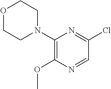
O1CCN(C2=C(OC)N=CC(Cl)=N2)CC1
